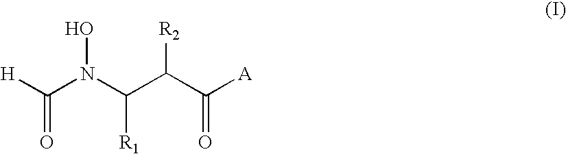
[H]C(N(C(C(C([A])=O)[R2])[R1])O)=O
